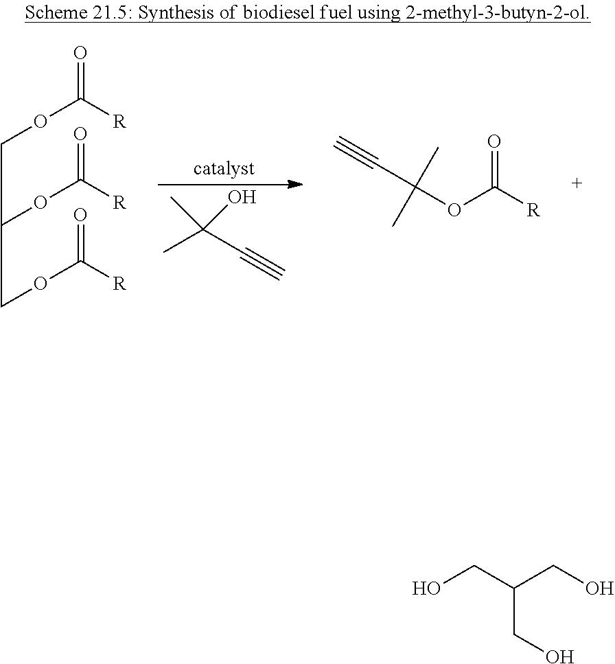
CC(C#C)(C)O.O=C([R])OCC(OC(=O)[R])COC(=O)[R].O=C([R])OC(C#C)(C)C.C(CO)(CO)CO
